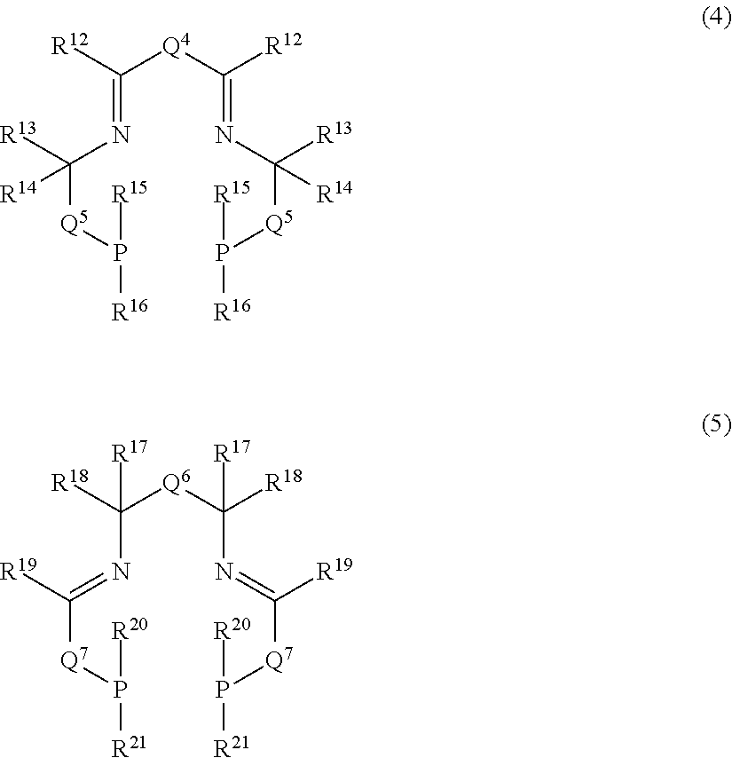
C([Q4]C([R12])=NC([Q5]P([R15])[R16])([R13])[R14])(=NC([Q5]P([R15])[R16])([R13])[R14])[R12].C([Q6]C([R18])(N=C([Q7]P([R20])[R21])[R19])[R17])(N=C([Q7]P([R20])[R21])[R19])([R18])[R17]
